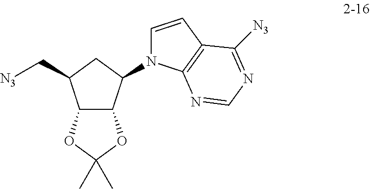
C12C(C(N3C=CC4=C3N=CN=C4[N3])CC1C[N3])OC(C)(C)O2
